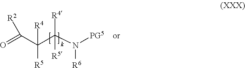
O=C(C(C(N([R6])[PG5])([R4])[R5])([R4])[R5])[R2]
